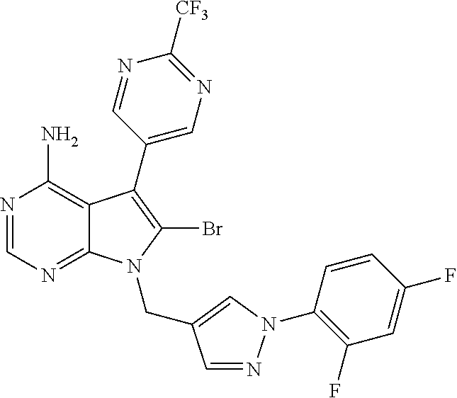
N1=CN=C2C(=C1N)C(C1=CN=C([CF3])N=C1)=C(Br)N2CC1=CN(C2=C(F)C=C(F)C=C2)N=C1
